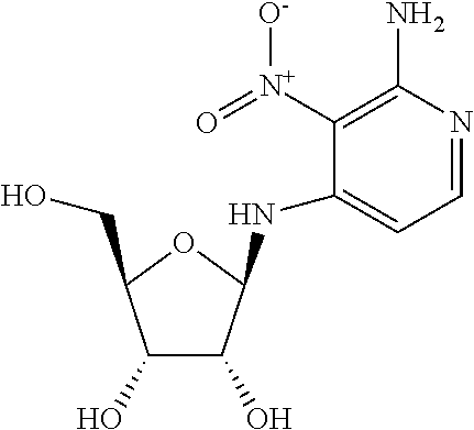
C1=NC(N)=C([N+](=O)[O-])C(NC2C(O)C(O)C(CO)O2)=C1
